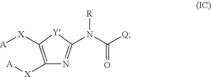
C1([X][A])=C([X][A])[Y]C(N(C([Q])=O)[R])=N1
